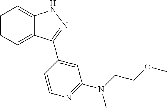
C1=CC=C2C(=C1)NN=C2C1=CC(N(CCOC)C)=NC=C1
